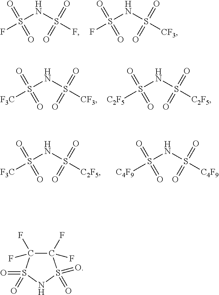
S(NS(F)(=O)=O)(F)(=O)=O.S(NS([CF3])(=O)=O)(F)(=O)=O.S(NS([CF3])(=O)=O)([F3C])(=O)=O.S(NS([C2F5])(=O)=O)([C2F5])(=O)=O.S(NS([C2F5])(=O)=O)([F3C])(=O)=O.S(NS([C4F9])(=O)=O)([C4F9])(=O)=O.C1(F)(F)C(F)(F)S(=O)(=O)NS1(=O)=O
